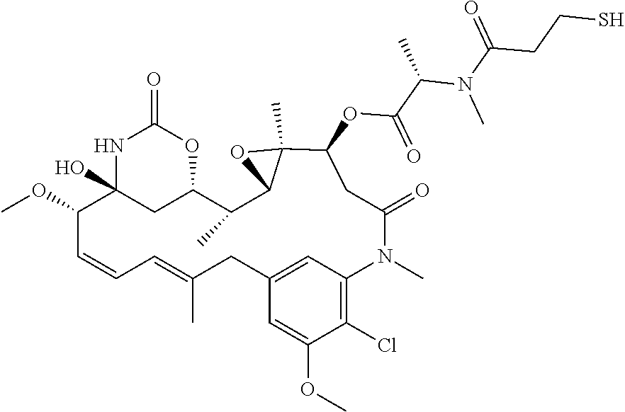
C1(OC(C(C)N(C(=O)CCS)C)=O)C2(C)C(C(C)C3CC(O)(C(OC)C=CC=C(C)CC4=CC(=C(Cl)C(OC)=C4)N(C)C(=O)C1)NC(=O)O3)O2
